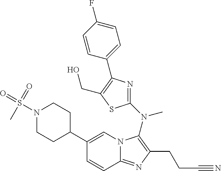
C1(C2CCN(S(=O)(=O)C)CC2)=CN2C(=NC(CCC#N)=C2N(C2=NC(C3=CC=C(F)C=C3)=C(CO)S2)C)C=C1
